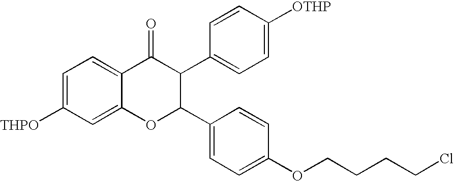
C1=C([THPO])C=C2C(=C1)C(=O)C(C1=CC=C([OTHP])C=C1)C(C1=CC=C(OCCCCCl)C=C1)O2
